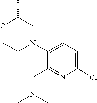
C1(Cl)=CC=C(N2CC(C)OCC2)C(CN(C)C)=N1
